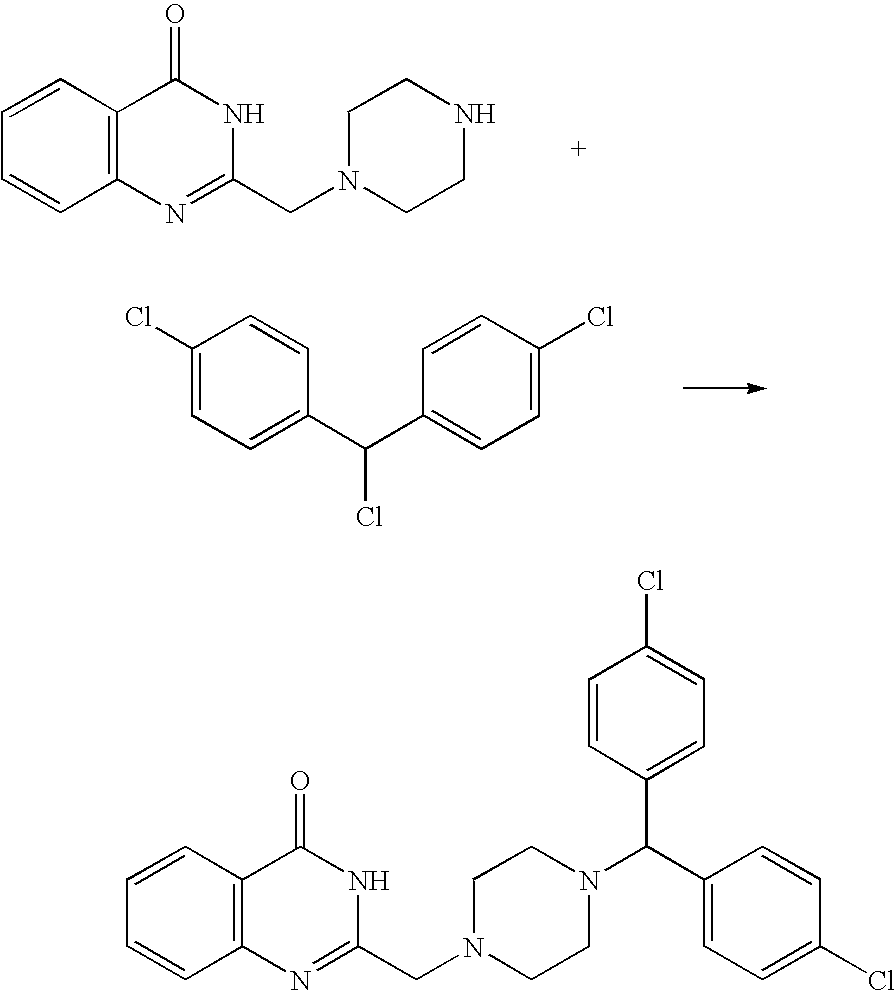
C12=C(C=CC=C1)C(=O)NC(CN1CCNCC1)=N2.C1(Cl)=CC=C(C(C2=CC=C(Cl)C=C2)Cl)C=C1.C12=C(C=CC=C1)C(=O)NC(CN1CCN(C(C3=CC=C(Cl)C=C3)C3=CC=C(Cl)C=C3)CC1)=N2
